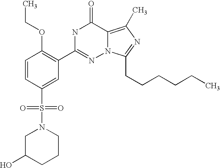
C1=CC(S(N2CC(O)CCC2)(=O)=O)=CC(C2=NN3C(=C(C)N=C3CCCCCC)C(=O)N2)=C1OCC
